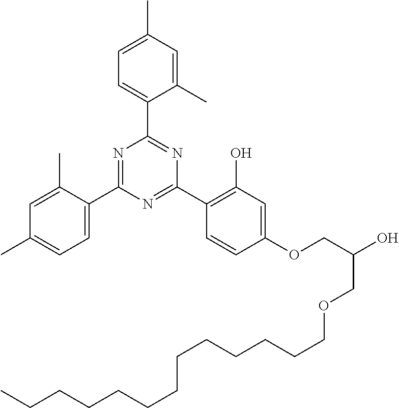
C1=C(C2=NC(C3=CC=C(C)C=C3C)=NC(C3=C(O)C=C(OCC(O)COCCCCCCCCCCCCC)C=C3)=N2)C(C)=CC(C)=C1
